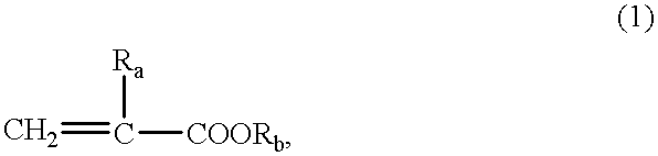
C=C([Ra])[COORb]
